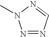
N1=NC=NN1C
